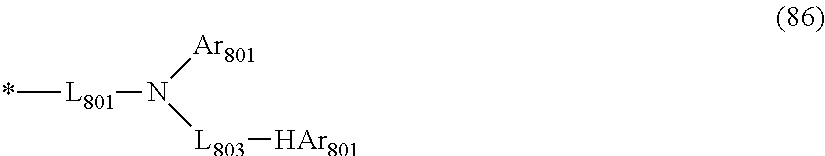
*[L801]N([Ar801])[L803][HAr801]
